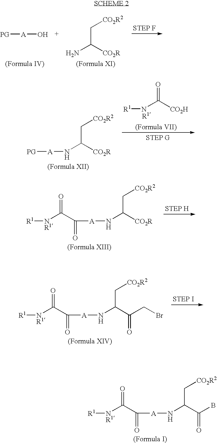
[PG][A]O.NC([CO2R])C[CO2R2].N(C([CO2R])C[CO2R2])[A][PG].N(C([CO2H])=O)[R1].N(C([CO2R])C[CO2R2])[A]C(=O)C(N[R1])=O.N(C(C(CBr)=O)C[CO2R2])[A]C(=O)C(N[R1])=O.N(C(C(B)=O)C[CO2R2])[A]C(=O)C(N[R1])=O
